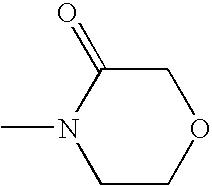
N1(C)CCOCC1=O
